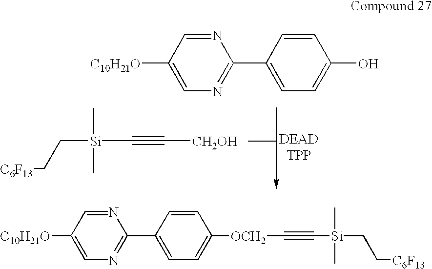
[C10H21O]C1=CN=C(C2=CC=C(O)C=C2)N=C1.[C6F13]CC[Si](C)(C)C#C[CH2OH].[C10H21O]C1=CN=C(C2=CC=C([OCH2]C#C[Si](C)(C)CC[C6F13])C=C2)N=C1
